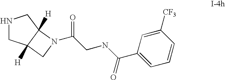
N1CC2([H])C([H])(C1)N(C(CNC(C1=CC=CC([CF3])=C1)=O)=O)C2
